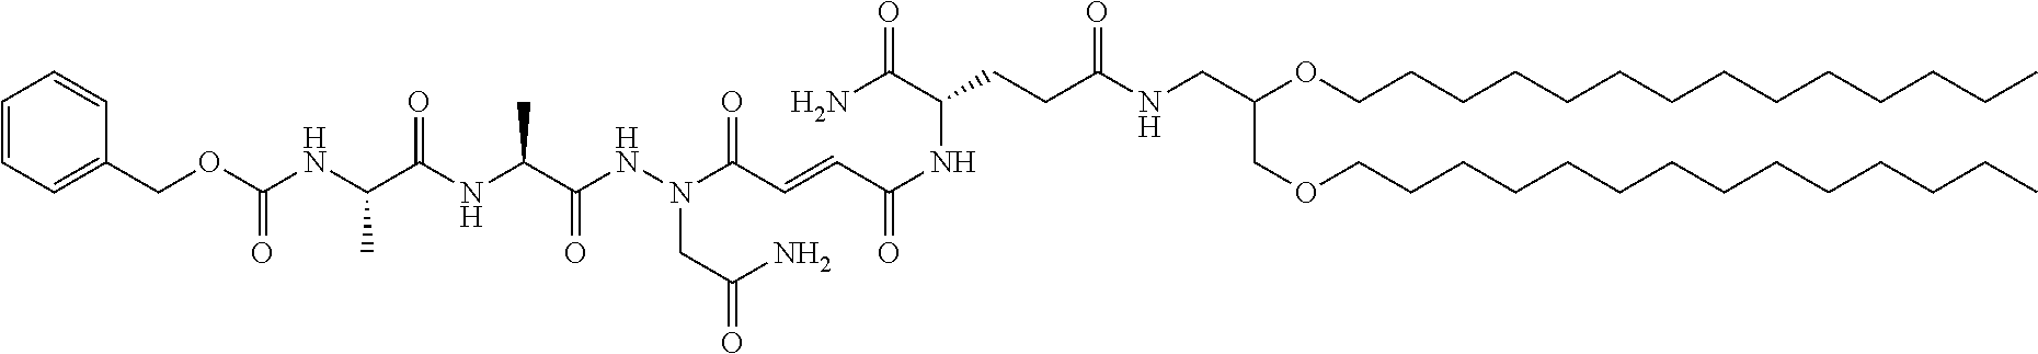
NC(C(CCC(NCC(OCCCCCCCCCCCCCC)COCCCCCCCCCCCCCC)=O)NC(=O)C=CC(N(CC(N)=O)NC(C(NC(C(NC(OCC1=CC=CC=C1)=O)C)=O)C)=O)=O)=O
